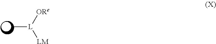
C[L]([ORe])[LM]
